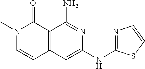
C12=C(C=C(NC3=NC=CS3)N=C1N)C=CN(C)C2=O
